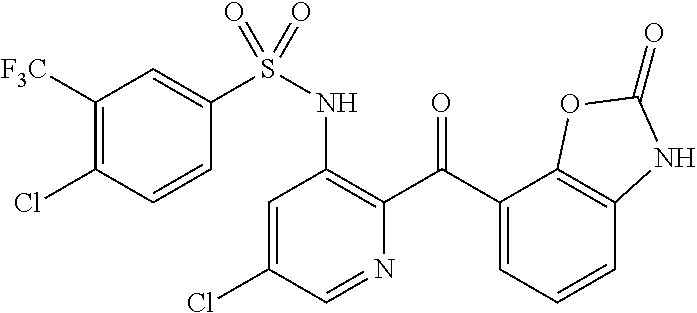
C1=C(Cl)C=NC(C(C2=CC=CC3=C2OC(=O)N3)=O)=C1NS(=O)(C1=CC([F3C])=C(Cl)C=C1)=O
